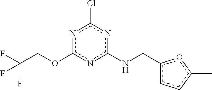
n1c(OCC(F)(F)F)nc(NCc2ccc(C)o2)nc1Cl
